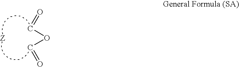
C(OC=O)=O.[Z]
